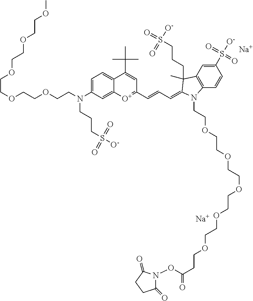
[Na].C1(S([O-])(=O)=O)=CC2=C(C=C1)N(CCOCCOCCOCCOCCOCCC(ON1C(=O)CCC1=O)=O)C(=CC=CC1=[O+]C3=CC(N(CCCS(=O)(=O)[O-])CCOCCOCCOCCOCCOC)=CC=C3C(C(C)(C)C)=C1)C2(CCCS(=O)(=O)[O-])C.[Na]
